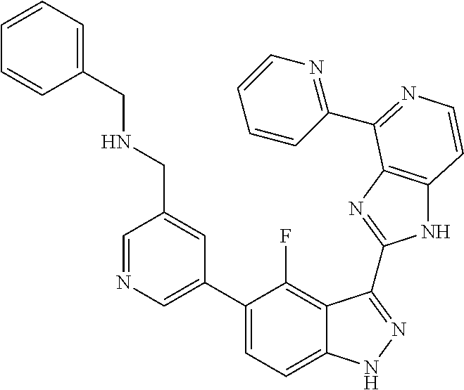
C1=C(C2=CC=C3C(=C2F)C(C2=NC4=C(N2)C=CN=C4C2=NC=CC=C2)=NN3)C=C(CNCC2=CC=CC=C2)C=N1
